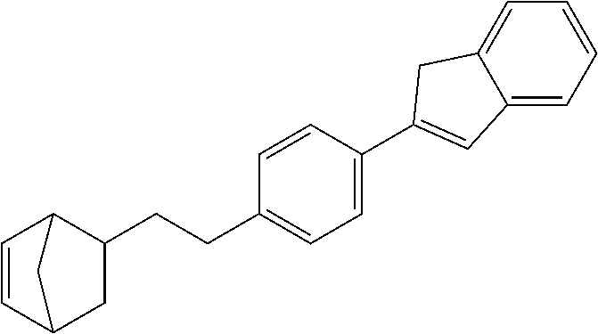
C1=CC2CC(CCC3=CC=C(C4=CC5=CC=CC=C5C4)C=C3)C1C2
